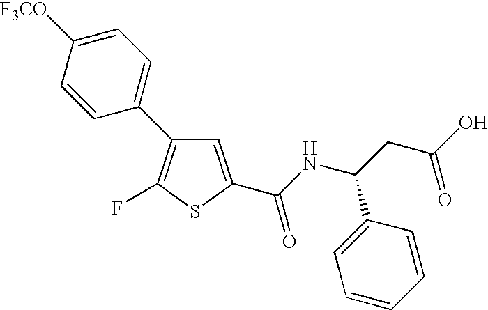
C1=C(C(NC(CC(=O)O)C2=CC=CC=C2)=O)SC(F)=C1C1=CC=C([F3CO])C=C1
